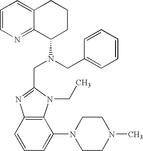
C1=CN=C2C(=C1)CCCC2N(CC1=NC2=C(N1CC)C(N1CCN(C)CC1)=CC=C2)CC1=CC=CC=C1
